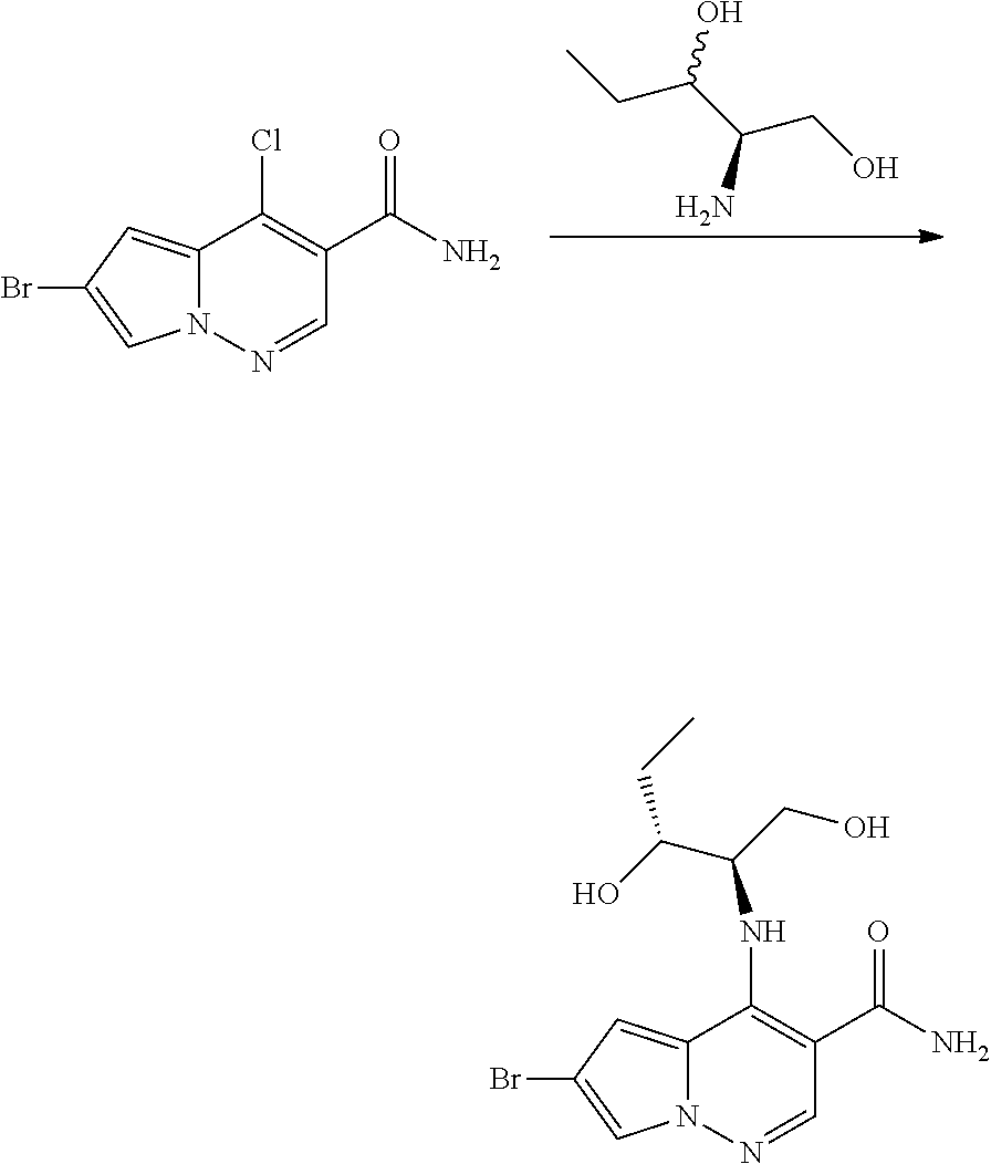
C1(C(N)=O)=C(Cl)C2=CC(Br)=CN2N=C1.CCC(C(CO)N)O.C1(C(N)=O)=C(NC(CO)C(O)CC)C2=CC(Br)=CN2N=C1
